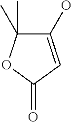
C1(O)=CC(=O)OC1(C)C
